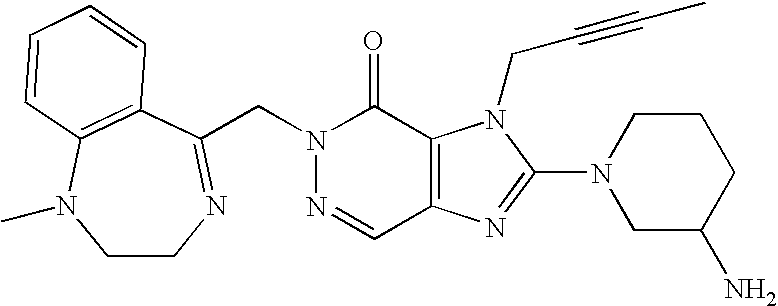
N1=CC2=C(C(=O)N1CC1=NCCN(C)C3=C1C=CC=C3)N(CC#CC)C(N1CC(N)CCC1)=N2
